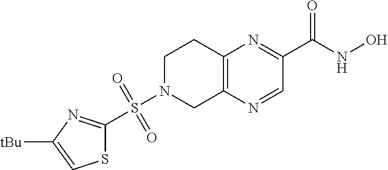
C12=C(N=CC(C(NO)=O)=N1)CN(S(=O)(=O)C1=NC([tBu])=CS1)CC2
